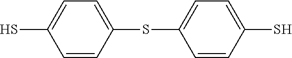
C1=CC(SC2=CC=C(S)C=C2)=CC=C1S
